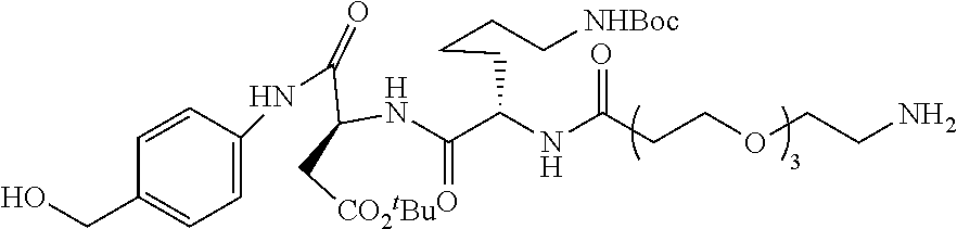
C1=CC(NC(C(NC(C(NC(=O)CCOCCN)CCCC[NHBoc])=O)C[CO2tBu])=O)=CC=C1CO
